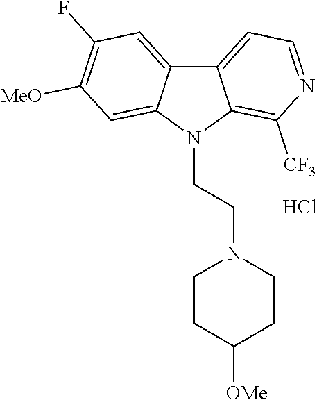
C12=CC=NC([CF3])=C1N(CCN1CCC([OMe])CC1)C1=CC([MeO])=C(F)C=C21.Cl
